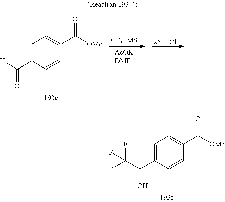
C1=C(C(C(F)(F)F)O)C=CC(C([OMe])=O)=C1.C1=C(C([H])=O)C=CC(C([OMe])=O)=C1.[CF3TMS].[2N HCl]
